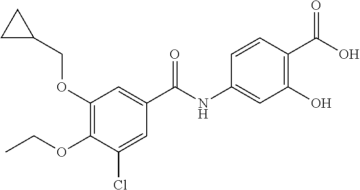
C1(OCC2CC2)=C(OCC)C(Cl)=CC(C(NC2=CC(O)=C(C(O)=O)C=C2)=O)=C1
